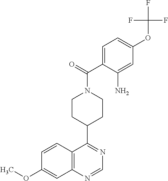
C12=C(N=CN=C1C1CCN(C(=O)C3=CC=C(OC(F)(F)F)C=C3N)CC1)C=C(OC)C=C2
